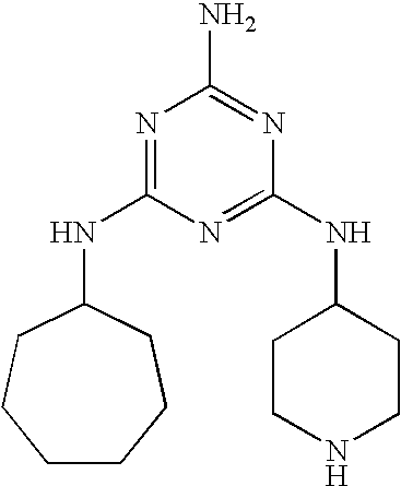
C1CCCC(NC2=NC(N)=NC(NC3CCNCC3)=N2)CC1
